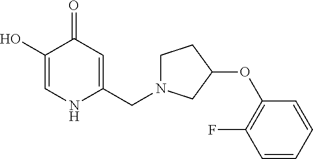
C1(O)=CNC(CN2CCC(OC3=C(F)C=CC=C3)C2)=CC1=O
